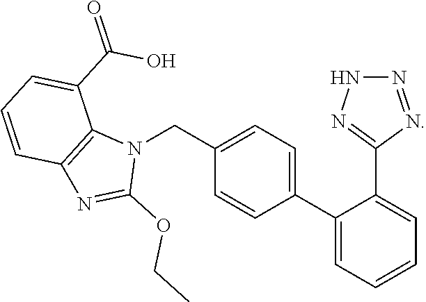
C1=C(C2=CC=CC=C2C2=NNN=N2)C=CC(CN2C3=C(N=C2OCC)C=CC=C3C(=O)O)=C1
